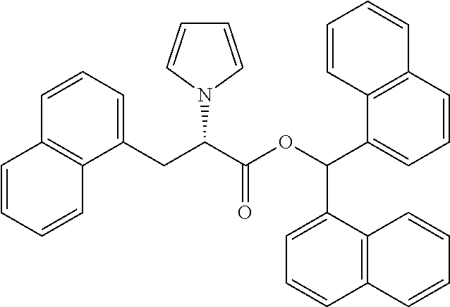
C12=C(C(CC(C(OC(C3=CC=CC4=C3C=CC=C4)C3=CC=CC4=C3C=CC=C4)=O)N3C=CC=C3)=CC=C1)C=CC=C2
